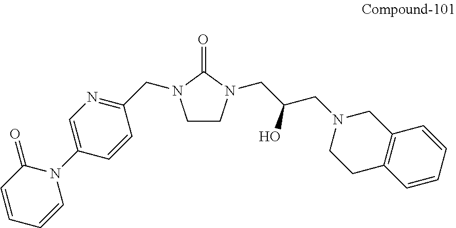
C1=CC(=O)N(C2=CN=C(CN3CCN(CC(CN4CCC5=C(C4)C=CC=C5)O)C3=O)C=C2)C=C1
